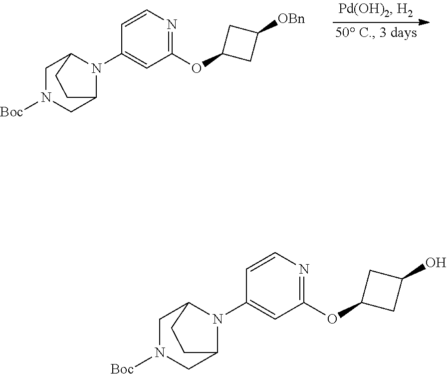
C1N([Boc])CC2N(C3=CC(OC4CC([OBn])C4)=NC=C3)C1CC2.C1N([Boc])CC2N(C3=CC(OC4CC(O)C4)=NC=C3)C1CC2
